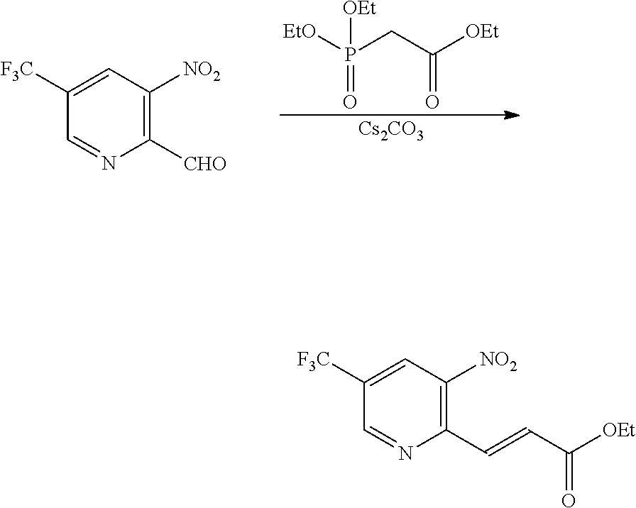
P(CC([OEt])=O)([EtO])(=O)[OEt].[Cs2CO3].C1([CHO])=C([NO2])C=C([F3C])C=N1.C1(C=CC([OEt])=O)=C([NO2])C=C([F3C])C=N1
